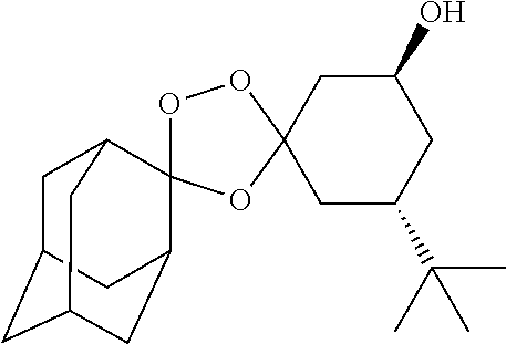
C1C2CC3CC(C4(C1C3)OOC1(O4)CC(O)CC(C(C)(C)C)C1)C2
